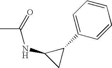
CC(NC1CC1C1=CC=CC=C1)=O
